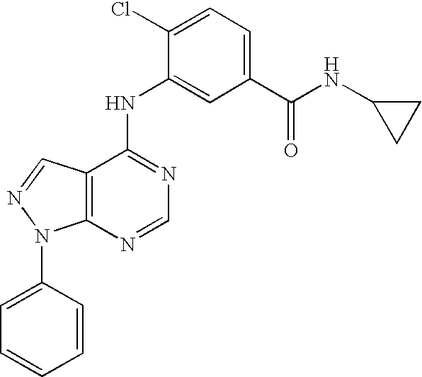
C12=C(C(NC3=CC(C(NC4CC4)=O)=CC=C3Cl)=NC=N1)C=NN2C1=CC=CC=C1
